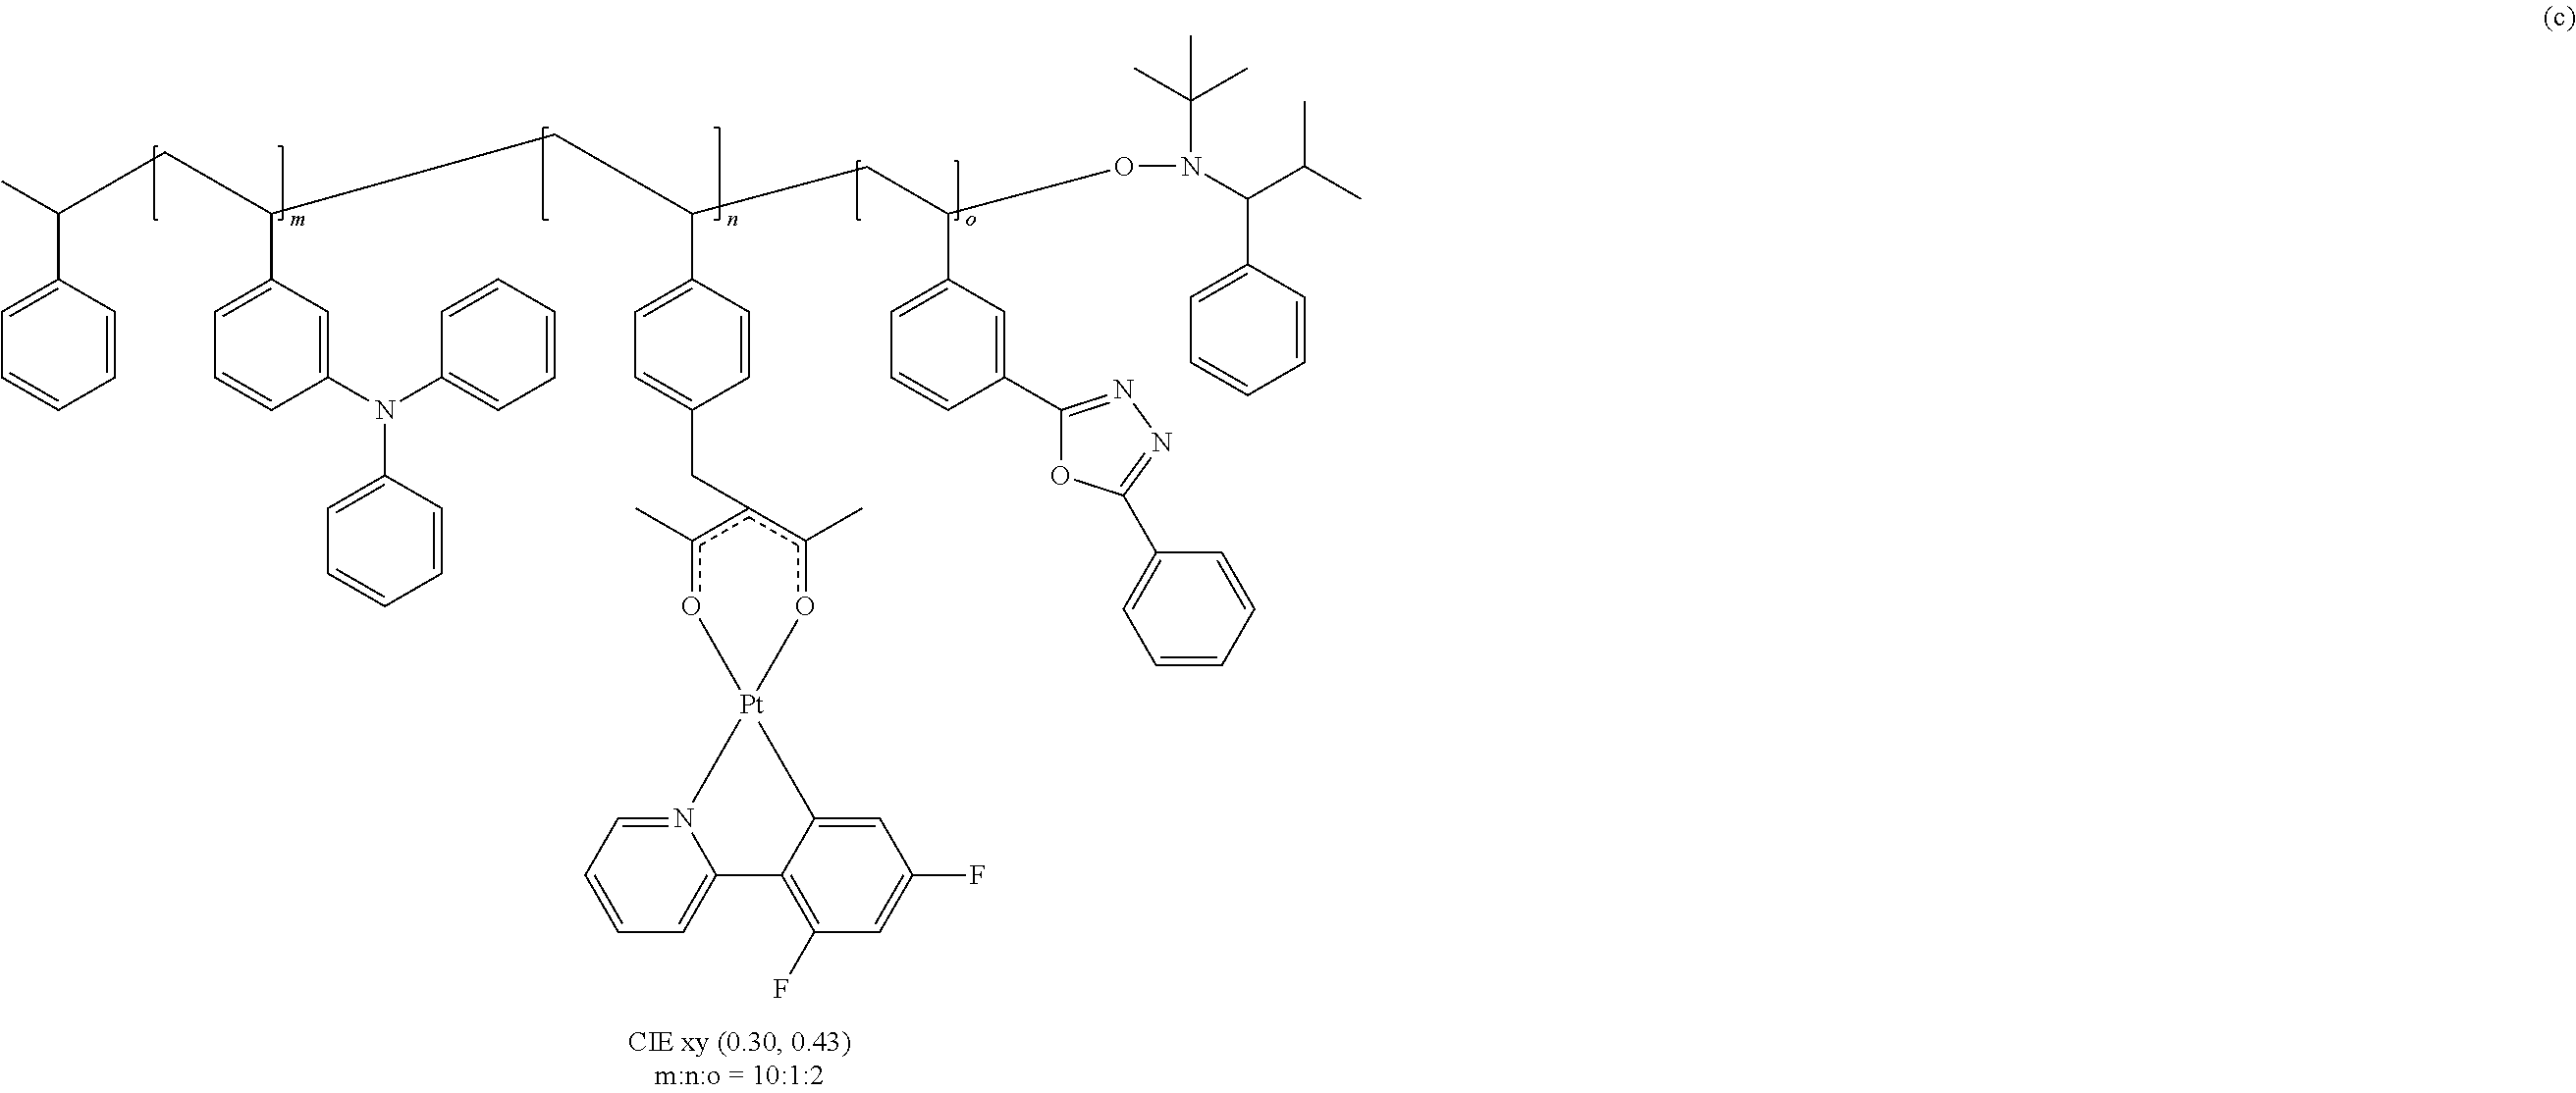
CC(C1=CC=CC=C1)CC(C1=CC=CC(N(C2=CC=CC=C2)C2=CC=CC=C2)=C1)CC(CC(C1=CC=CC(C2=NN=C(C3=CC=CC=C3)O2)=C1)ON(C(C)(C)C)C(C(C)C)C1=CC=CC=C1)C1=CC=C(Cc2c(C)o[Pt]3(oc2C)N2=CC=CC=C2C2=C(F)C=C(F)C=C23)C=C1
